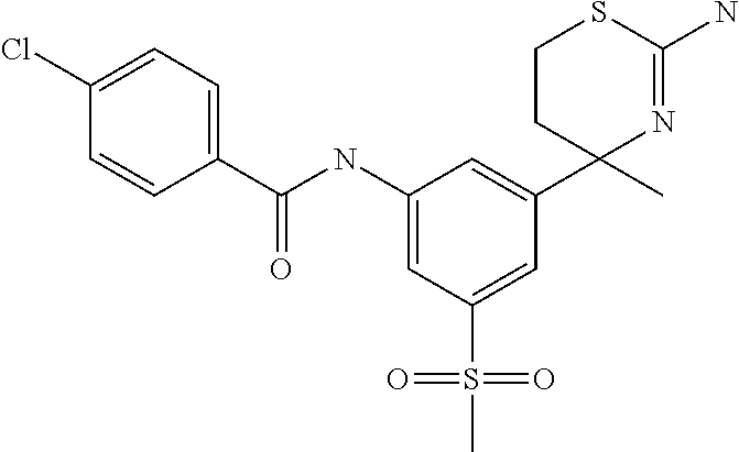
C1=C(Cl)C=CC(C(NC2=CC(S(=O)(=O)C)=CC(C3(C)N=C(N)SCC3)=C2)=O)=C1
